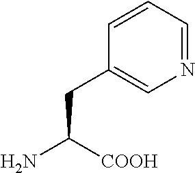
C1(CC(N)[COOH])=CN=CC=C1
